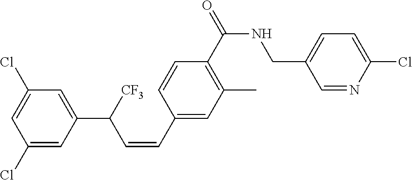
C1(Cl)=CC(C([CF3])C=CC2=CC(C)=C(C(=O)NCC3=CC=C(Cl)N=C3)C=C2)=CC(Cl)=C1
